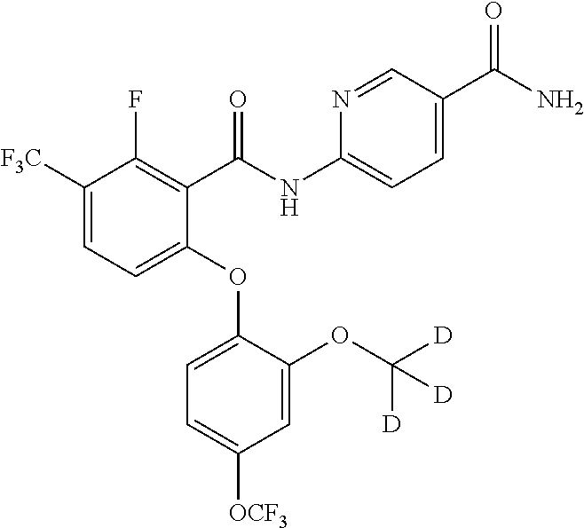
C1([F3C])=CC=C(OC2=CC=C([OCF3])C=C2OC([D])([D])[D])C(C(NC2=CC=C(C(N)=O)C=N2)=O)=C1F
